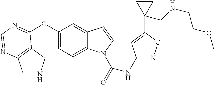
C1(OC2=NC=NC3=C2CNC3)=CC=C2C(=C1)C=CN2C(=O)NC1=NOC(C2(CNCCOC)CC2)=C1
